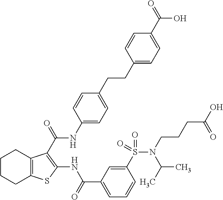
C1CCC2=C(C1)C(C(=O)NC1=CC=C(CCC3=CC=C(C(=O)O)C=C3)C=C1)=C(NC(C1=CC=CC(S(N(CCCC(O)=O)C(C)C)(=O)=O)=C1)=O)S2
